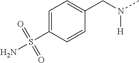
C1=C(S(N)(=O)=O)C=CC(CN([H])C)=C1
